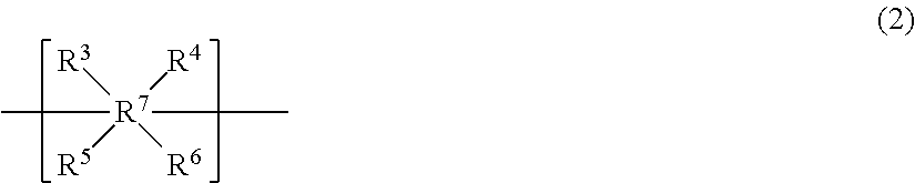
C[R7](C)([R3])([R4])([R5])[R6]
